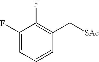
C1(F)=CC=CC(C[SAc])=C1F
